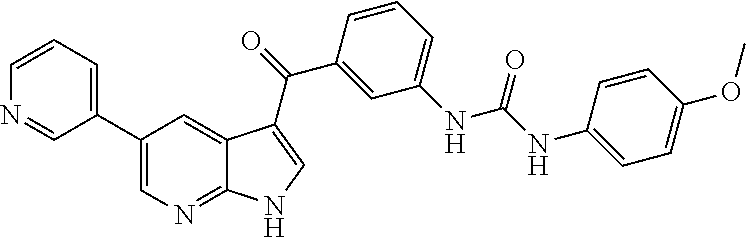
C1(C2=CC=CN=C2)=CN=C2C(=C1)C(C(C1=CC(NC(=O)NC3=CC=C(OC)C=C3)=CC=C1)=O)=CN2
